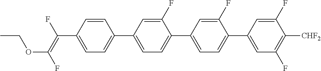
C(C1=CC=C(C2=CC=C(C3=CC=C(C4=CC(F)=C([CHF2])C(F)=C4)C(F)=C3)C(F)=C2)C=C1)(=C(F)OCC)F
